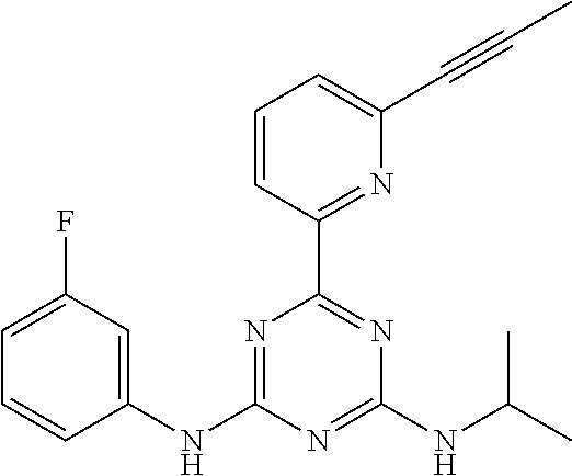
C1=CC(C2=NC(NC(C)C)=NC(NC3=CC(F)=CC=C3)=N2)=NC(C#CC)=C1
